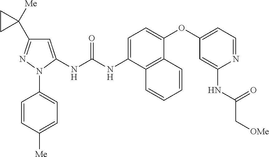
C1=CC([Me])=CC=C1N1C(NC(NC2=CC=C(OC3=CC=NC(NC(C[OMe])=O)=C3)C3=C2C=CC=C3)=O)=CC(C2([Me])CC2)=N1
